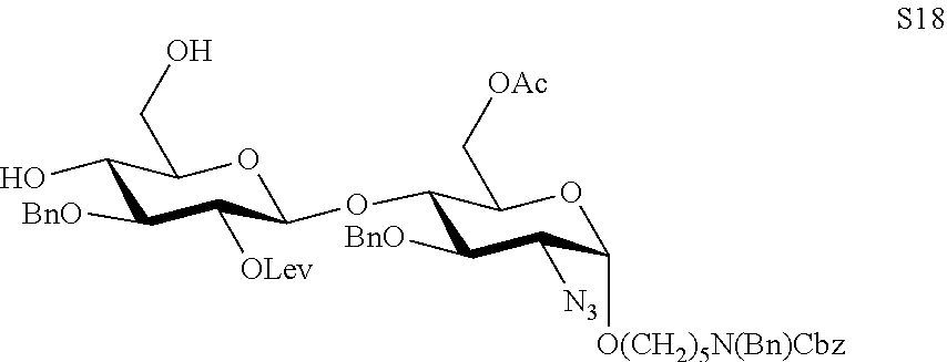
C1(OC2C([OLev])C([BnO])C(O)C(CO)O2)C([BnO])C([N3])C([O(CH2)5N(Bn)Cbz])OC1C[OAc]
